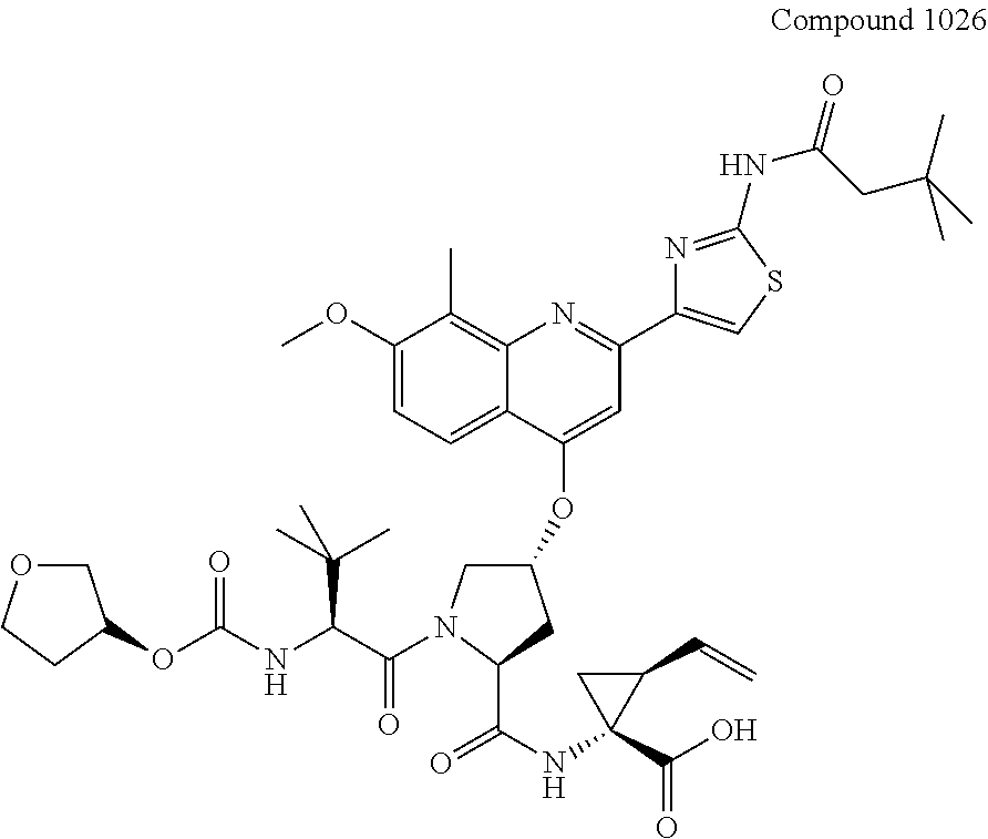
O(C(NC(C(=O)N1CC(OC2=CC(C3=CSC(NC(=O)CC(C)(C)C)=N3)=NC3=C(C)C(OC)=CC=C23)CC1C(NC1(C(O)=O)C(C=C)C1)=O)C(C)(C)C)=O)C1COCC1
